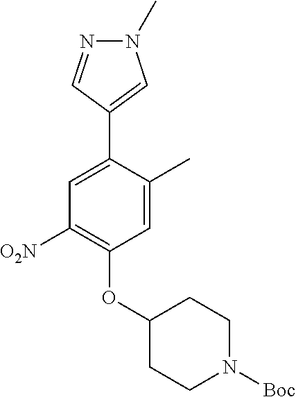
C1([O2N])=C(OC2CCN([Boc])CC2)C=C(C)C(C2=CN(C)N=C2)=C1
